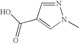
N1=CC(C(O)=O)=CN1C
